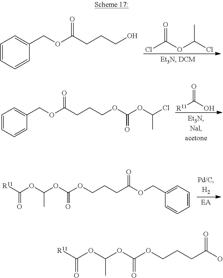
ClC(OC(Cl)C)=O.C1=CC=CC(COC(CCCO)=O)=C1.[R11]C(O)=O.C1=CC=CC(COC(CCCOC(OC(Cl)C)=O)=O)=C1.[R11]C(OC(OC(OCCCC(OCC1=CC=CC=C1)=O)=O)C)=O.[R11]C(OC(OC(OCCCC(O)=O)=O)C)=O
